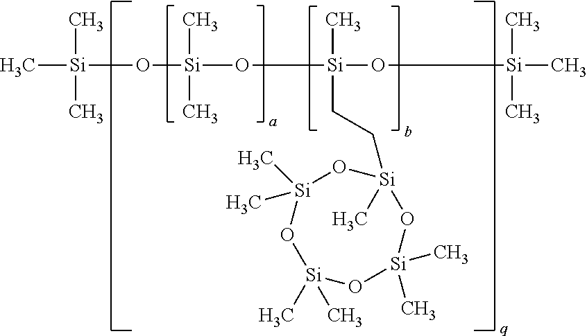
C[Si](C)(C)O[Si](C)(C)O[Si](O[Si](C)(C)C)(C)CC[Si]1(C)O[Si](C)(C)O[Si](C)(C)O[Si](C)(C)O1
